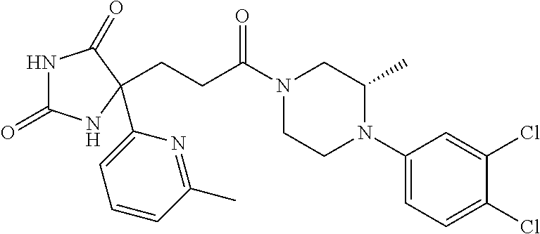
N1C(=O)NC(C2=CC=CC(C)=N2)(CCC(N2CCN(C3=CC=C(Cl)C(Cl)=C3)C(C)C2)=O)C1=O
